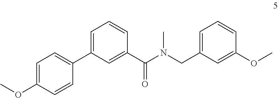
C1(C2=CC=CC(C(N(C)CC3=CC=CC(OC)=C3)=O)=C2)=CC=C(OC)C=C1
